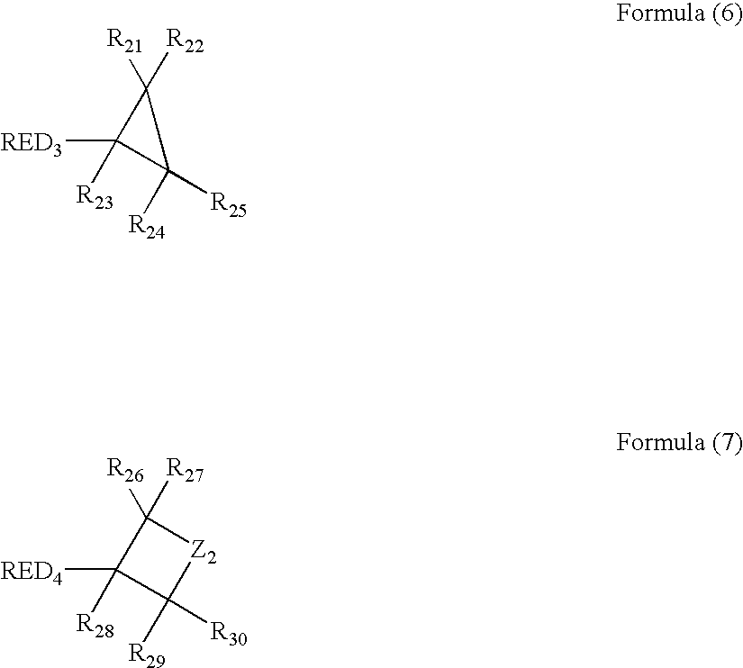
[RED4]C1([R28])C([R29])([R30])[Z2]C1([R27])[R26].[RED3]C1([R23])C([R24])([R25])C1([R22])[R21]
